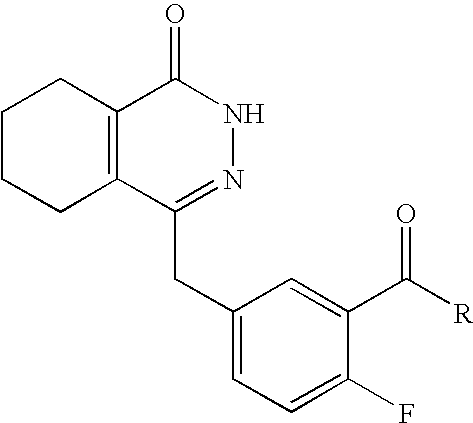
C1CCC2=C(C1)C(=O)NN=C2CC1=CC=C(F)C(C(=O)[R])=C1
